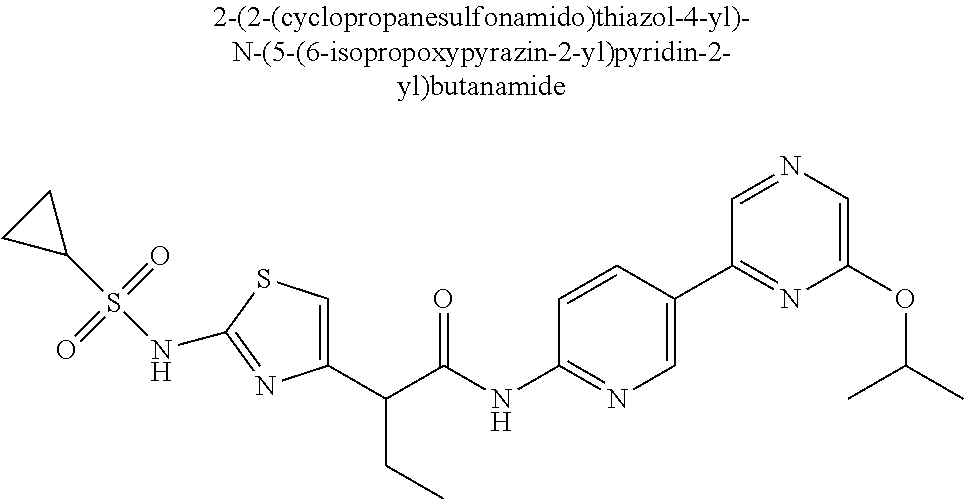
C1(C(C(NC2=NC=C(C3=NC(OC(C)C)=CN=C3)C=C2)=O)CC)=CSC(NS(C2CC2)(=O)=O)=N1
